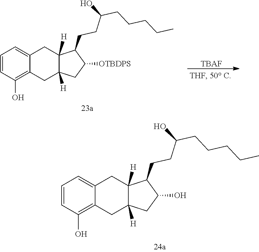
C1=CC(O)=C2C(=C1)CC1([H])C([H])(C2)CC([OTBDPS])C1CCC(CCCCC)O.[TBAF].C1=CC(O)=C2C(=C1)CC1([H])C([H])(C2)CC(O)C1CCC(CCCCC)O
